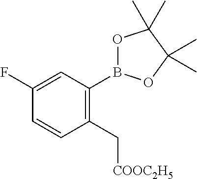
C1(C[COOC2H5])=C(B2OC(C)(C)C(C)(C)O2)C=C(F)C=C1
